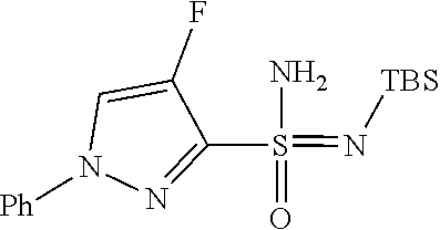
C1(F)=CN([Ph])N=C1S(=N[TBS])(=O)N
